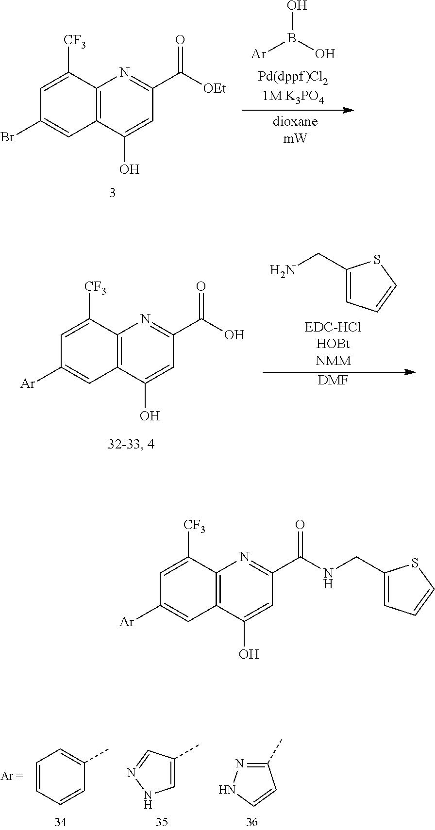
C12=C(C(O)=CC(C([OEt])=O)=N1)C=C(Br)C=C2[CF3].[Ar]B(O)O.C12=C(C(O)=CC(C(O)=O)=N1)C=C([Ar])C=C2[CF3].C1(CN)=CC=CS1.[DMF].C1=CC=CC(C)=C1.C1=C(C)C=NN1.C1(C)=NNC=C1.C12=C(C(O)=CC(C(NCC3=CC=CS3)=O)=N1)C=C([Ar])C=C2[CF3]
